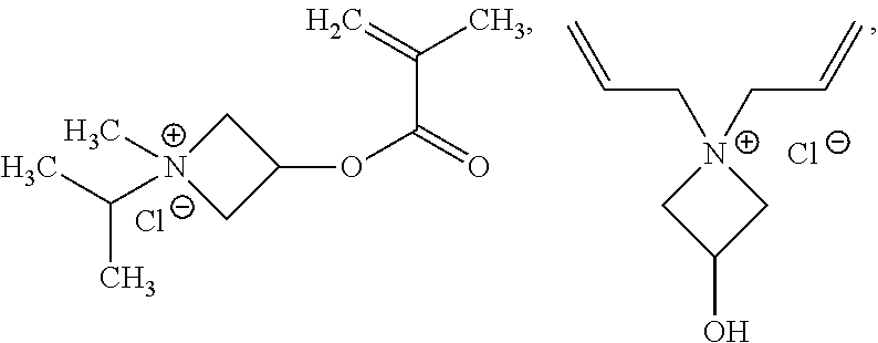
CC([N+]1(C)CC(OC(=O)C(C)=C)C1)C.[Cl-].C1(O)C[N+](CC=C)(CC=C)C1.[Cl-]
